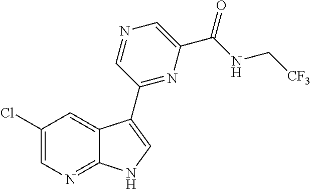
C1(Cl)=CN=C2C(=C1)C(C1=NC(C(NC[CF3])=O)=CN=C1)=CN2
